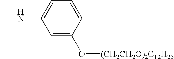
C1=C(O[(CH2CH2O)2C12H25])C=CC=C1NC
